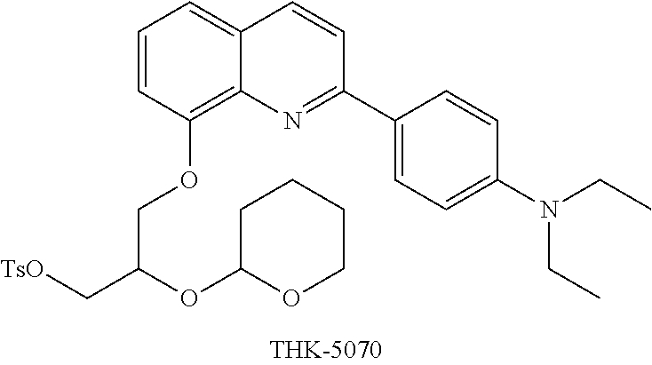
C1=CC(OCC(OC2OCCCC2)C[TsO])=C2C(=C1)C=CC(C1=CC=C(N(CC)CC)C=C1)=N2
